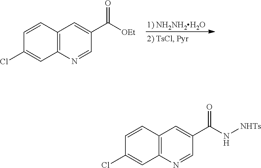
C12=C(N=CC(C([OEt])=O)=C1)C=C(Cl)C=C2.C12=C(N=CC(C(N[NHTs])=O)=C1)C=C(Cl)C=C2
